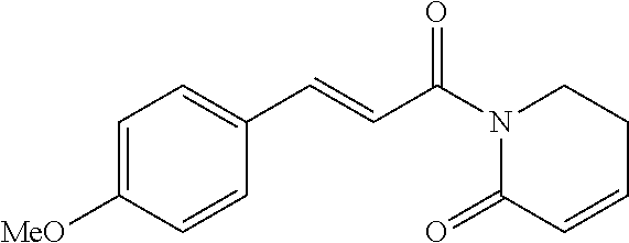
C1=C([MeO])C=CC(C=CC(N2C(=O)C=CCC2)=O)=C1
